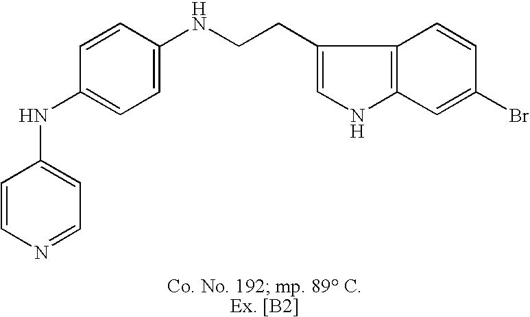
C1=CN=CC=C1NC1=CC=C(NCCC2=CNC3=C2C=CC(Br)=C3)C=C1
